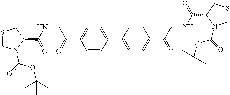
C1=CC(C2=CC=C(C(CNC(C3N(C(=O)OC(C)(C)C)CSC3)=O)=O)C=C2)=CC=C1C(CNC(C1CSCN1C(=O)OC(C)(C)C)=O)=O
